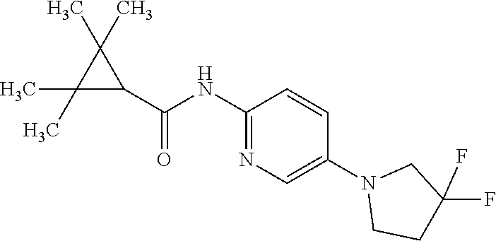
C1(NC(C2C(C)(C)C2(C)C)=O)=NC=C(N2CCC(F)(F)C2)C=C1
